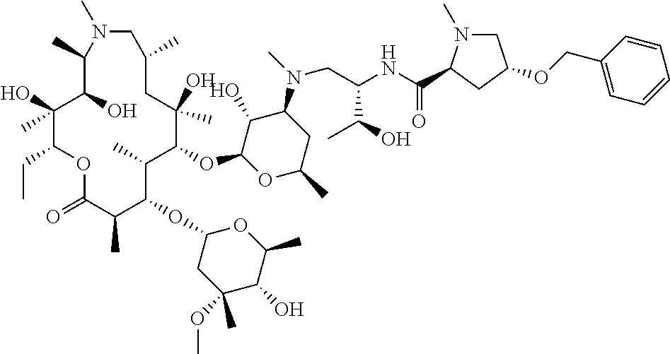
C1(O)(C)C(CC)OC(=O)C(C)C(OC2CC(OC)(C)C(O)C(C)O2)C(C)C(OC2OC(C)CC(N(C)CC(NC(=O)C3N(C)CC(OCC4=CC=CC=C4)C3)C(O)C)C2O)C(C)(O)CC(C)CN(C)C(C)C1O
